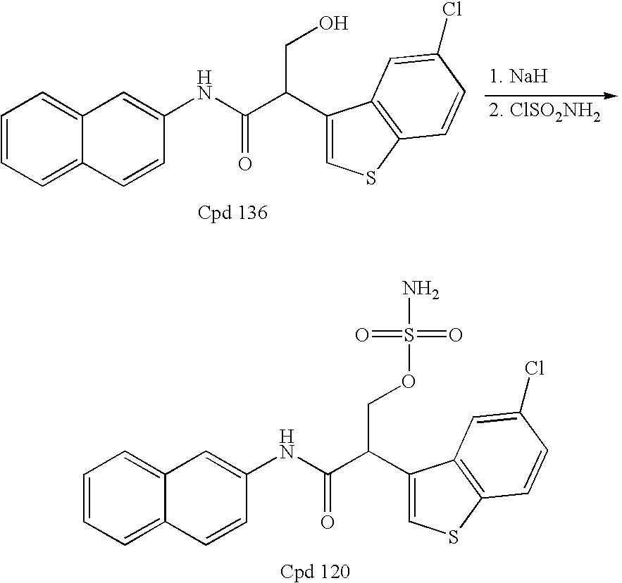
C1=CC=C2C(=C1)C=C(NC(C(C1=CSC3=C1C=C(Cl)C=C3)COS(N)(=O)=O)=O)C=C2.[1. NaH].[2. ClSO2NH2].C1=CC=C2C(=C1)C=C(NC(C(C1=CSC3=C1C=C(Cl)C=C3)CO)=O)C=C2
